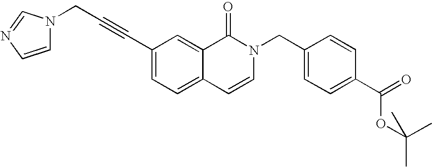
C(#CC1=CC=C2C(=C1)C(=O)N(CC1=CC=C(C(=O)OC(C)(C)C)C=C1)C=C2)CN1C=CN=C1
